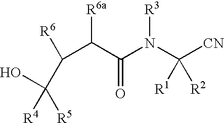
C(C(C(N(C([CN])([R1])[R2])[R3])=O)[R6a])(C([R5])([R4])O)[R6]
